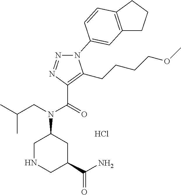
Cl.C(=O)(N(CC(C)C)C1CNCC(C(N)=O)C1)C1=C(CCCCOC)N(C2=CC3=C(CCC3)C=C2)N=N1
